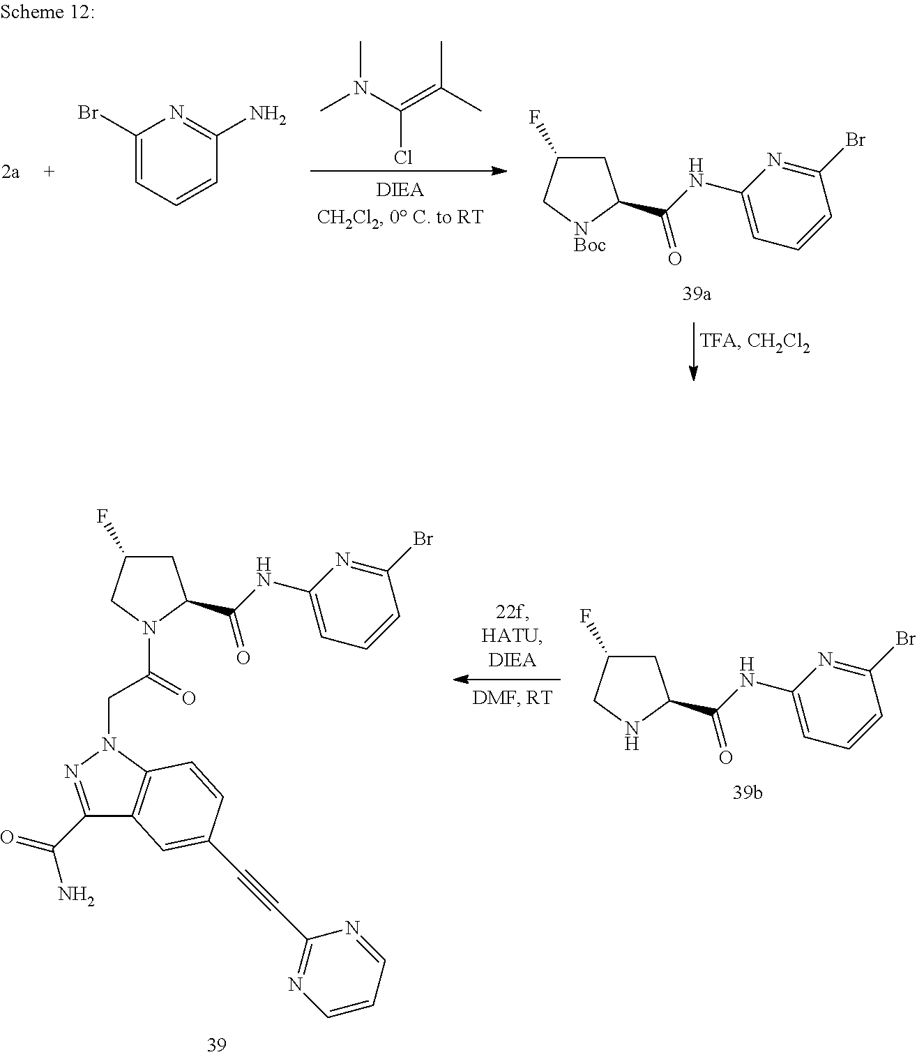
C1C(F)CNC1C(NC1=CC=CC(Br)=N1)=O.C1(C(=O)N)=NN(CC(=O)N2CC(F)CC2C(NC2=CC=CC(Br)=N2)=O)C2=C1C=C(C#CC1=NC=CC=N1)C=C2.CN(C(=C(C)C)Cl)C.C1C(F)C[NBoc]C1C(NC1=CC=CC(Br)=N1)=O.C1(Br)=CC=CC(N)=N1
